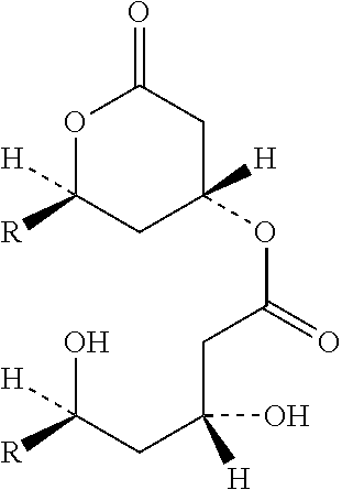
C(C(CC(OC1([H])CC(=O)OC([R])([H])C1)=O)(O)[H])C(O)([H])[R]
